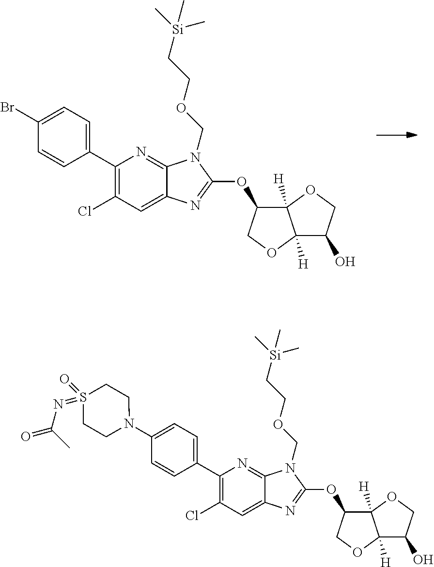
BrC1=CC=C(C2=C(Cl)C=C3C(=N2)N(COCC[Si](C)(C)C)C(OC2C4([H])C([H])(OC2)C(O)CO4)=N3)C=C1.N1(C2=CC=C(C3=C(Cl)C=C4C(=N3)N(COCC[Si](C)(C)C)C(OC3C5([H])C([H])(OC3)C(O)CO5)=N4)C=C2)CCS(=NC(=O)C)(=O)CC1
